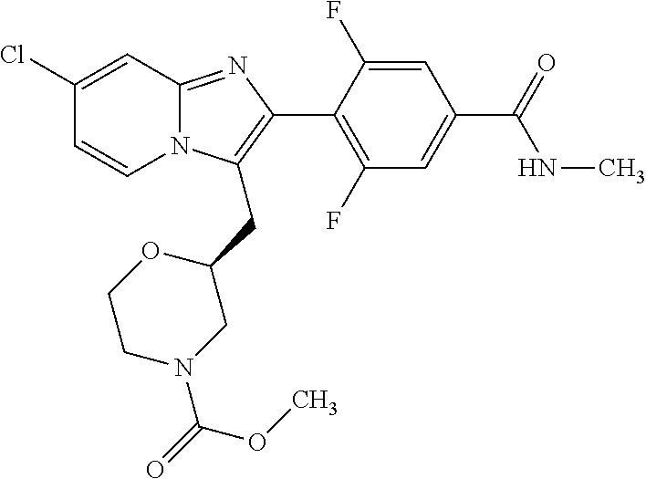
C1(Cl)=CC2=NC(C3=C(F)C=C(C(=O)NC)C=C3F)=C(CC3CN(C(=O)OC)CCO3)N2C=C1
